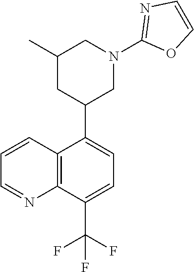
C1(C(F)(F)F)=CC=C(C2CC(C)CN(C3=NC=CO3)C2)C2=C1N=CC=C2
